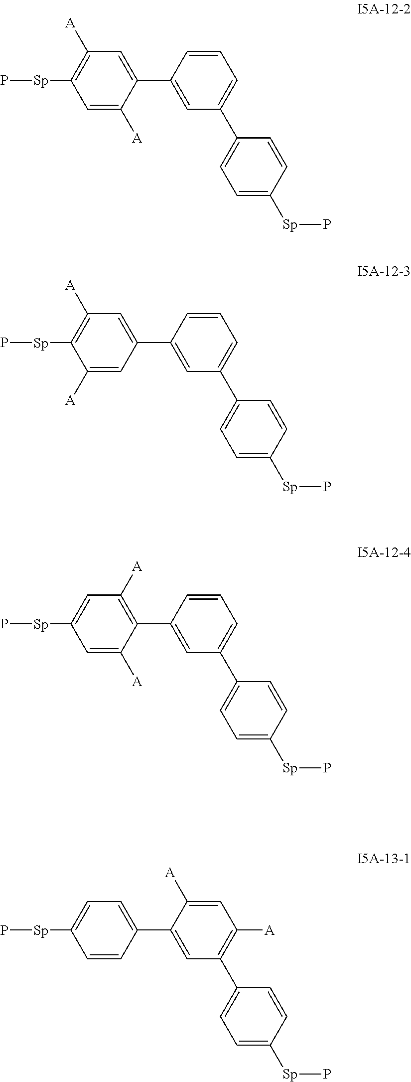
C1=C([A])C(C2=CC(C3=CC=C([Sp]P)C=C3)=CC=C2)=CC([A])=C1[Sp]P.C1([A])=CC(C2=CC(C3=CC=C([Sp]P)C=C3)=CC=C2)=CC([A])=C1[Sp]P.C1=C([A])C(C2=CC(C3=CC=C([Sp]P)C=C3)=CC=C2)=C([A])C=C1[Sp]P.C1=CC(C2=CC(C3=CC=C([Sp]P)C=C3)=C([A])C=C2[A])=CC=C1[Sp]P
